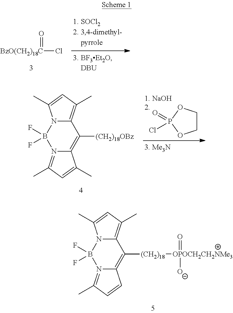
[BzO(CH2)18C](Cl)=O.B1(F)(F)N2=C(C)C=C(C)C2=C([(CH2)18OBz])C2=C(C)C=C(C)N12.C1COP(=O)(Cl)O1.B1(F)(F)N2=C(C)C=CC2=C([(CH2)18][OPOCH2CH2NMe3]([O-])=O)C2=C(C)C=C(C)N12
